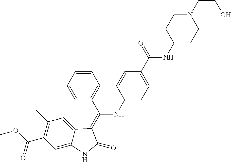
C1(C)=C(C(OC)=O)C=C2C(=C1)C(=C(C1=CC=CC=C1)NC1=CC=C(C(=O)NC3CCN(CCO)CC3)C=C1)C(=O)N2
